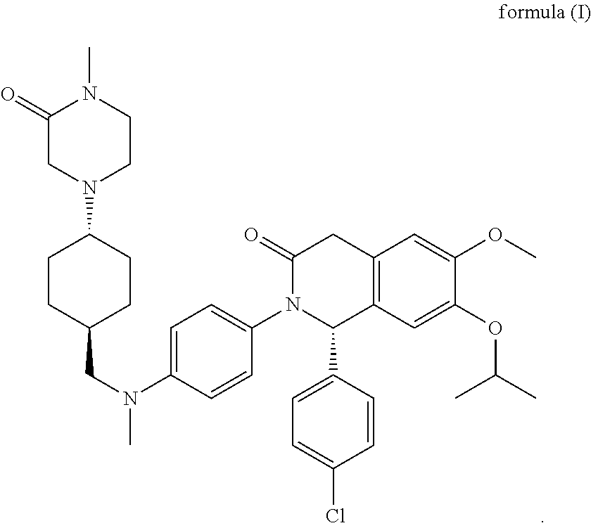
C1(=O)CN(C2CCC(CN(C3=CC=C(N4C(C5=CC=C(Cl)C=C5)C5=C(CC4=O)C=C(OC)C(OC(C)C)=C5)C=C3)C)CC2)CCN1C
